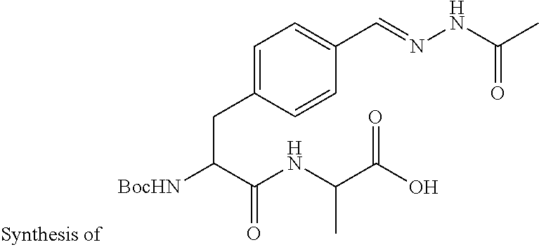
C1=C(CC([BocHN])C(NC(C(O)=O)C)=O)C=CC(C=NNC(C)=O)=C1
